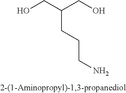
OCC(CO)CCCN
